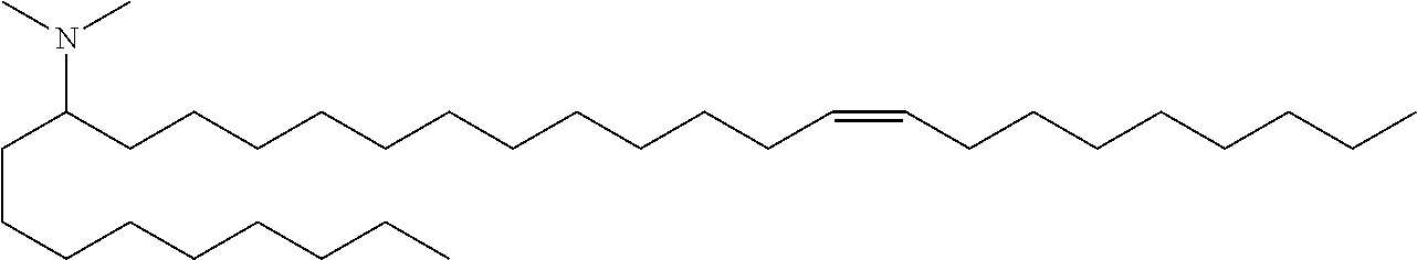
N(C(CCCCCCCCCCCC=CCCCCCCCC)CCCCCCCCC)(C)C
